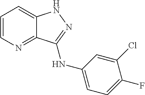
C1=CN=C2C(=C1)NN=C2NC1=CC=C(F)C(Cl)=C1
